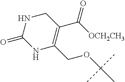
N1C(=O)NC(COC(C)(C)C)=C(C(=O)[OCH2CH3])C1
